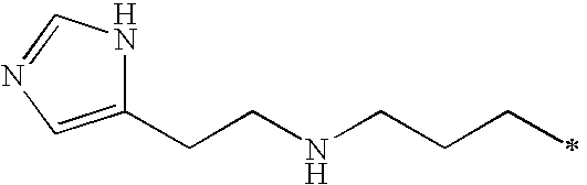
C1(CCNCCCC)=CN=CN1
